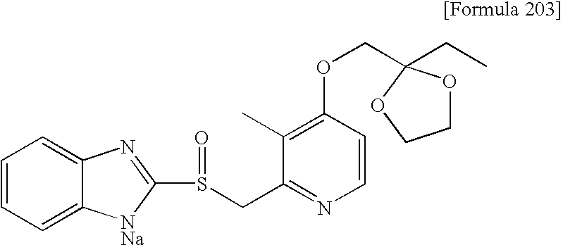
C1=CC=C2C(=C1)N=C(S(CC1=NC=CC(OCC3(CC)OCCO3)=C1C)=O)[NNa]2
